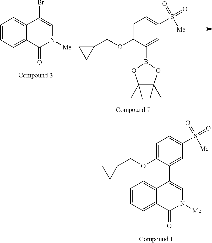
C1=CC=C2C(=C1)C(Br)=CN([Me])C2=O.C1(COC2=CC=C(S(=O)(=O)[Me])C=C2B2OC(C)(C)C(C)(C)O2)CC1.C1(COC2=CC=C(S(=O)(=O)[Me])C=C2C2=CN([Me])C(=O)C3=CC=CC=C23)CC1
